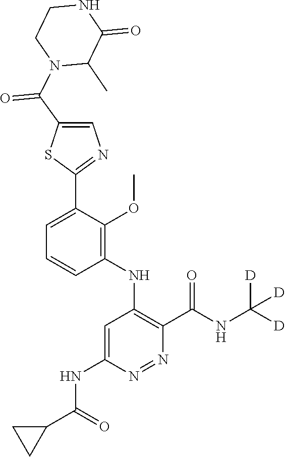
C1=C(C2=NC=C(C(N3C(C)C(=O)NCC3)=O)S2)C(OC)=C(NC2=C(C(NC([D])([D])[D])=O)N=NC(NC(C3CC3)=O)=C2)C=C1
